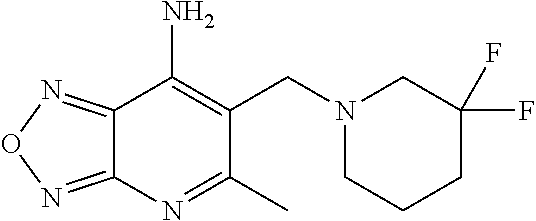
C12=NON=C1N=C(C)C(CN1CCCC(F)(F)C1)=C2N
